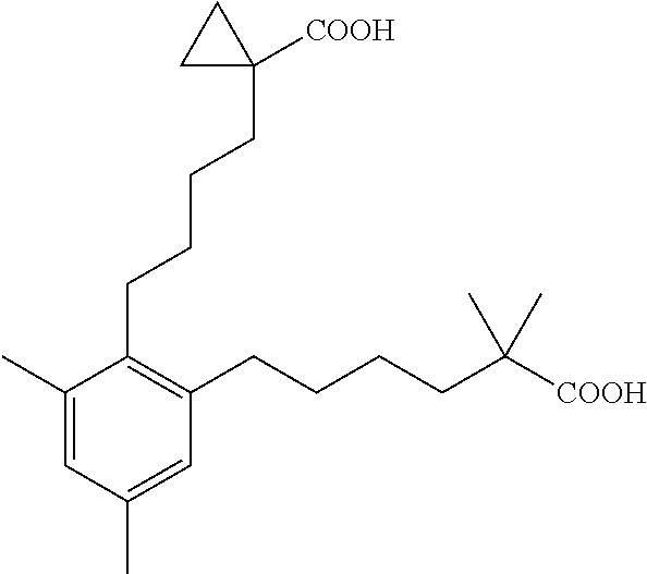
C1(C)=CC(C)=CC(CCCCC([COOH])(C)C)=C1CCCCC1([COOH])CC1
